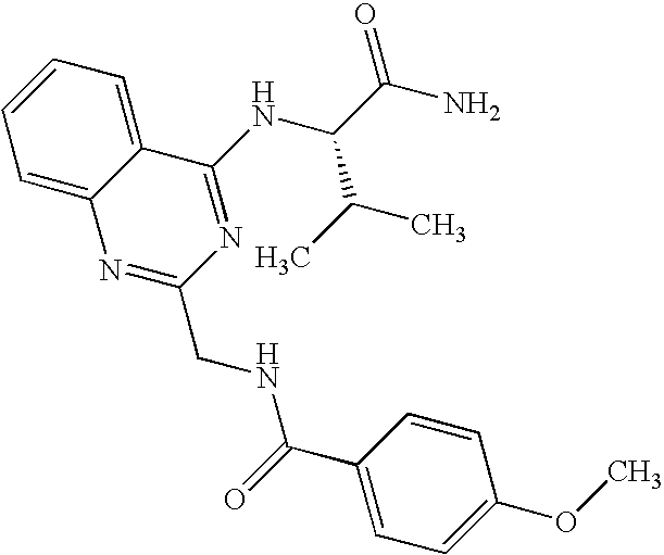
C1=C2C(=CC=C1)C(NC(C(N)=O)C(C)C)=NC(CNC(C1=CC=C(OC)C=C1)=O)=N2
